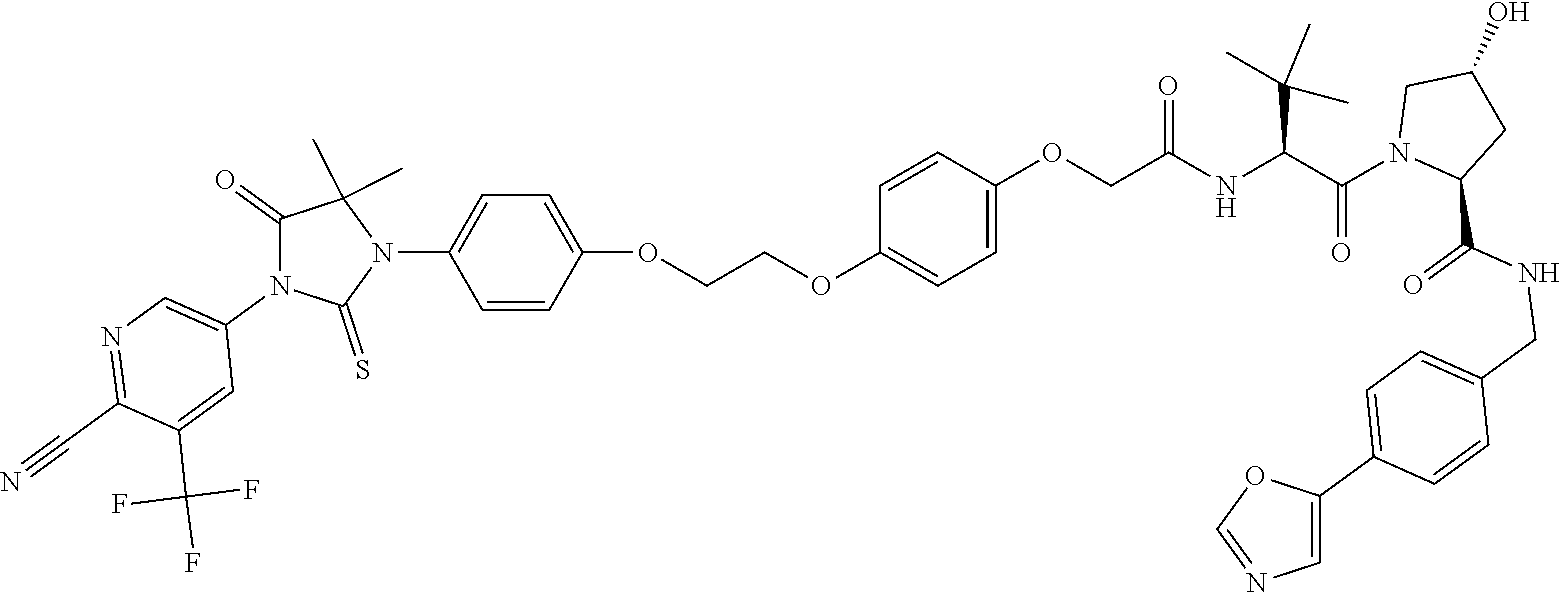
C(NC(C(N1CC(O)CC1C(NCC1=CC=C(C2=CN=CO2)C=C1)=O)=O)C(C)(C)C)(=O)COC1=CC=C(OCCOC2=CC=C(N3C(C)(C)C(=O)N(C4=CN=C(C#N)C(C(F)(F)F)=C4)C3=S)C=C2)C=C1
